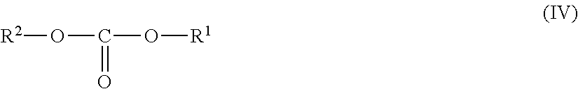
O(C(O[R1])=O)[R2]
